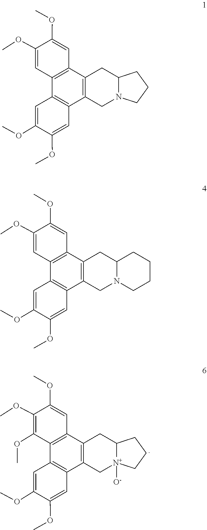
COC1=C(OC)C2=C(C=C1OC)C1=C(C[N+]3([O-])C(C1)CCC3)C1=C2C=C(OC)C(OC)=C1.O(C)C1=CC2=C(C=C1OC)C1=C(C3=C2CC2CCCN2C3)C=C(OC)C(OC)=C1.COC1=CC2=C(C3=C(C=C(OC)C(OC)=C3)C3=C2CN2C(C3)CCCC2)C=C1OC
